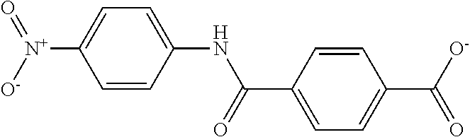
C1=C(NC(C2=CC=C(C([O-])=O)C=C2)=O)C=CC([N+](=O)[O-])=C1
